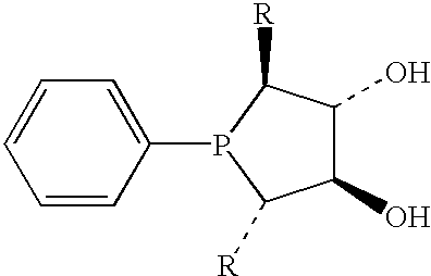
C1(O)C(O)C([R])P(C2=CC=CC=C2)C1[R]
